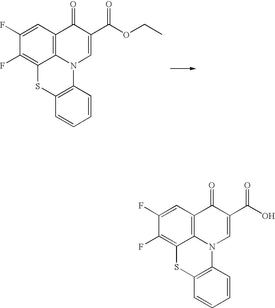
C1(F)=CC2=C3C(=C1F)SC1=C(N3C=C(C(OCC)=O)C2=O)C=CC=C1.C1(F)=CC2=C3C(=C1F)SC1=C(N3C=C(C(=O)O)C2=O)C=CC=C1
